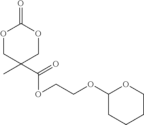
O1CC(C(=O)OCCOC2CCCCO2)(C)COC1=O
